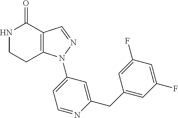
C12=C(C=NN1C1=CC=NC(CC3=CC(F)=CC(F)=C3)=C1)C(=O)NCC2
